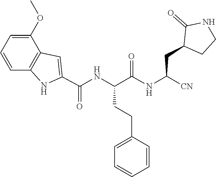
C1(C(NC(C(=O)NC(CC2C(=O)NCC2)[CN])CCC2=CC=CC=C2)=O)=CC2=C(N1)C=CC=C2OC
